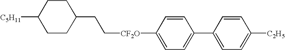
C([CF2O]C1=CC=C(C2=CC=C([C2H5])C=C2)C=C1)CC1CCC([C5H11])CC1
